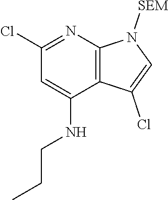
C1(Cl)=NC2=C(C(NCCC)=C1)C(Cl)=CN2[SEM]
